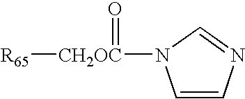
[R65][CH2OC](=O)N1C=CN=C1
